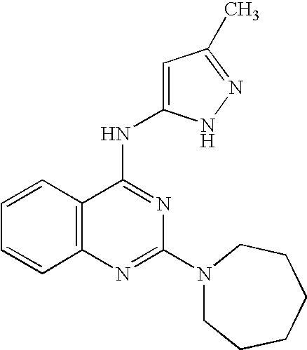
C12=C(N=C(N3CCCCCC3)N=C1NC1=CC(C)=NN1)C=CC=C2
